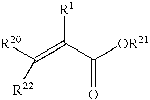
C(=C(C([OR21])=O)[R1])([R20])[R22]
